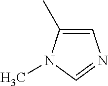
C1=C(C)N(C)C=N1
